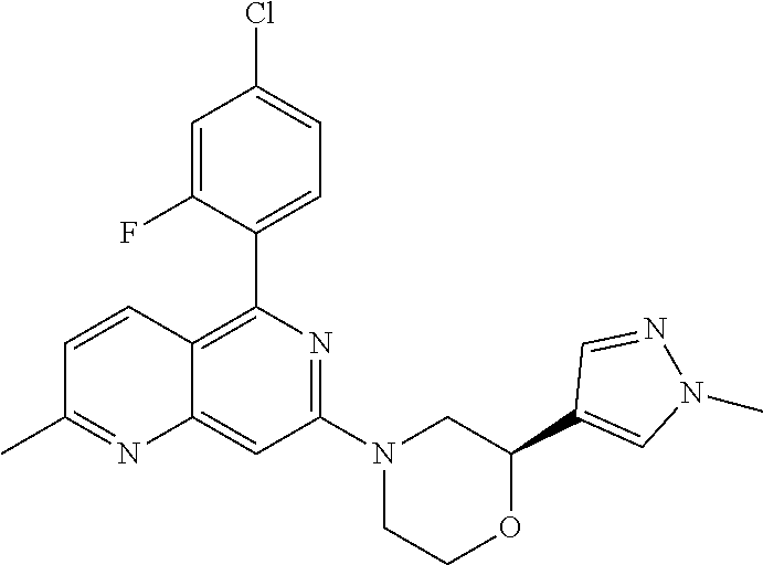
C1(C2=C3C(=CC(N4CCOC(C5=CN(C)N=C5)C4)=N2)N=C(C)C=C3)=CC=C(Cl)C=C1F
